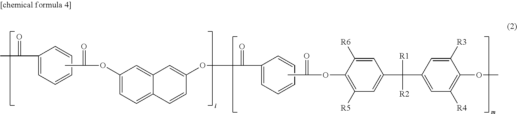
CC(OC1=C([R5])C=C(C(C2=CC([R4])=C(OC)C([R3])=C2)([R1])[R2])C=C1[R6])=O.C1(C(C)=O)=CC=CC=C1.O(C1=CC=C2C(=C1)C=C(OC(C1=CC=CC=C1)=O)C=C2)C(=O)C
